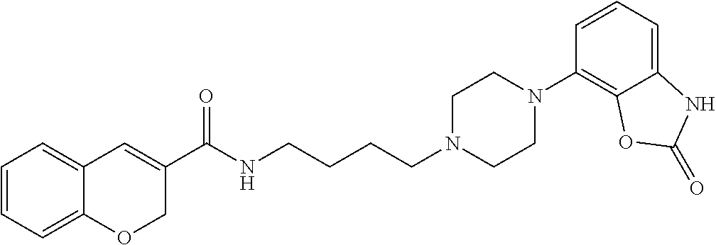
C1=CC=C2C(=C1)C=C(C(NCCCCN1CCN(C3=C4C(=CC=C3)NC(=O)O4)CC1)=O)CO2
